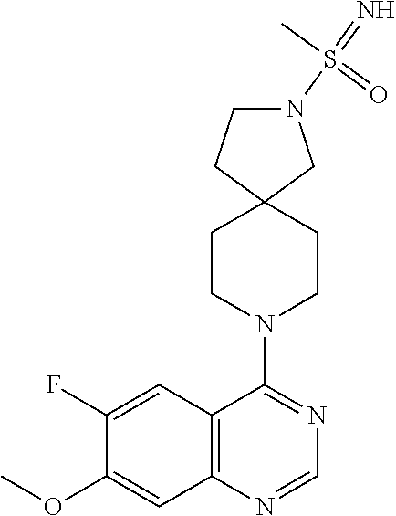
C12=C(N=CN=C1N1CCC3(CC1)CN(S(=N)(C)=O)CC3)C=C(OC)C(F)=C2
